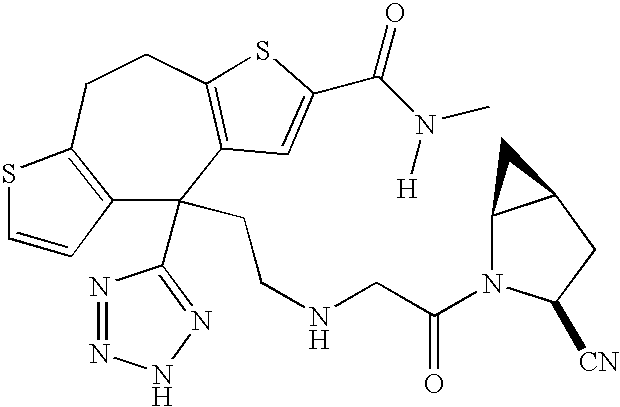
C12=C(CCC3=C(C1(C1=NNN=N1)CCNCC(=O)N1C4C(CC1[CN])C4)C=C(C(N([H])C)=O)S3)SC=C2
